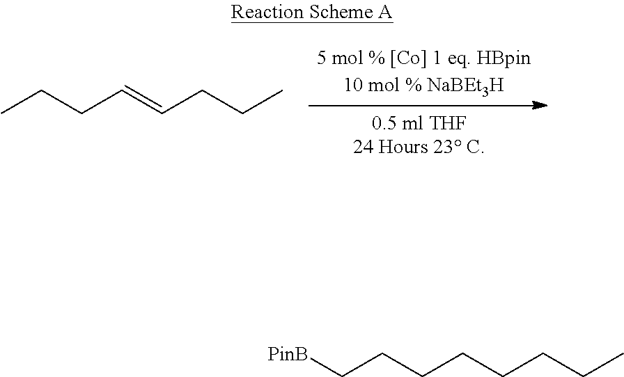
CCCC=CCCC.C(CCCCCCC)[PinB]
